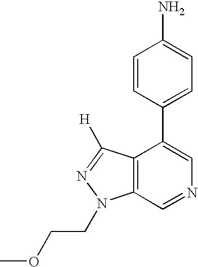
C1=CC(C2=CN=CC3=C2C([H])=NN3CCOC)=CC=C1N
